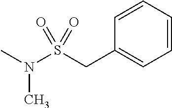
C1=CC=CC(CS(N(C)C)(=O)=O)=C1
